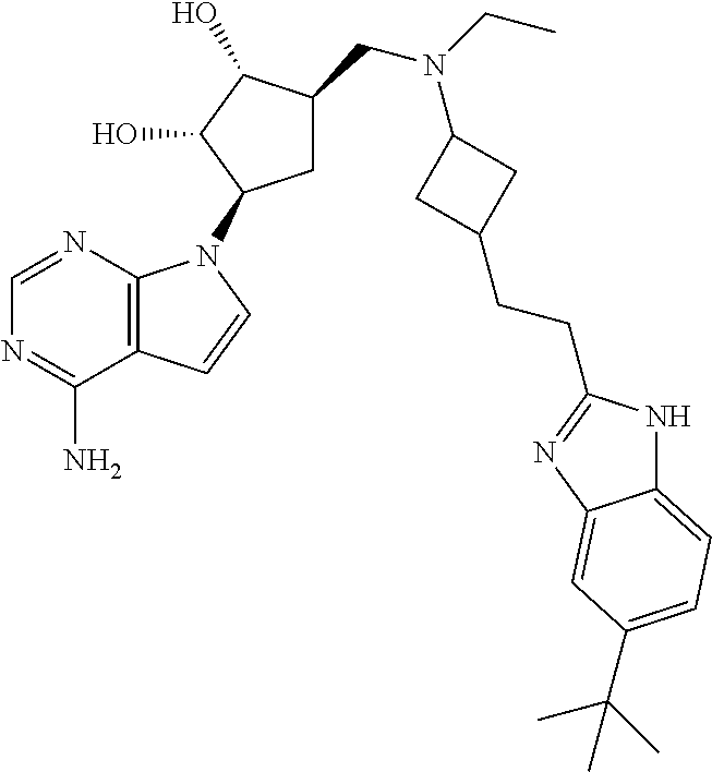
N1=CN=C(N)C2=C1N(C1CC(CN(CC)C3CC(CCC4=NC5=CC(C(C)(C)C)=CC=C5N4)C3)C(O)C1O)C=C2
